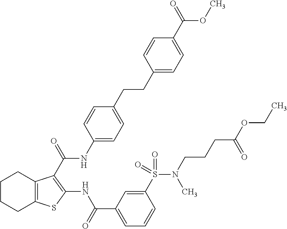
C1CCC2=C(C1)C(C(=O)NC1=CC=C(CCC3=CC=C(C(=O)OC)C=C3)C=C1)=C(NC(C1=CC=CC(S(=O)(=O)N(CCCC(OCC)=O)C)=C1)=O)S2
